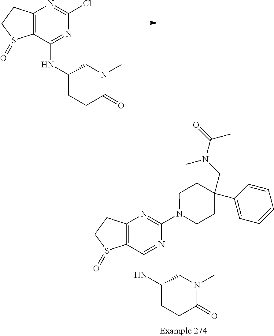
C12=C(C(NC3CCC(=O)N(C)C3)=NC(Cl)=N1)S(=O)CC2.C12=C(C(NC3CCC(=O)N(C)C3)=NC(N3CCC(C4=CC=CC=C4)(CN(C(=O)C)C)CC3)=N1)S(=O)CC2
